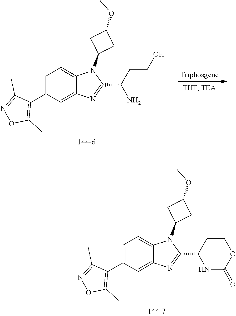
C1=C(C2=C(C)ON=C2C)C=C2C(=C1)N(C1CC(OC)C1)C(C1CCOC(=O)N1)=N2.C1=C(C2=C(C)ON=C2C)C=C2C(=C1)N(C1CC(OC)C1)C(C(CCO)N)=N2
